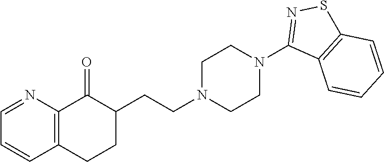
C1=NC2=C(C=C1)CCC(CCN1CCN(C3=NSC4=C3C=CC=C4)CC1)C2=O
